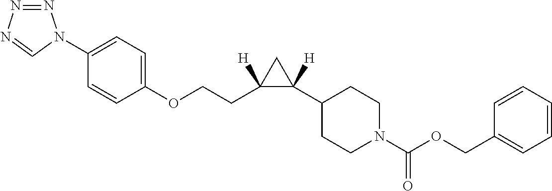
N1=NN=CN1C1=CC=C(OCCC2([H])C([H])(C3CCN(C(OCC4=CC=CC=C4)=O)CC3)C2)C=C1
